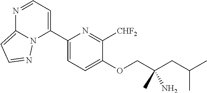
N1=CC=C(C2=CC=C(OCC(CC(C)C)(C)N)C([CHF2])=N2)N2C1=CC=N2
